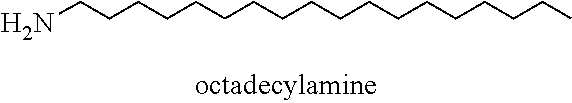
NCCCCCCCCCCCCCCCCCC
